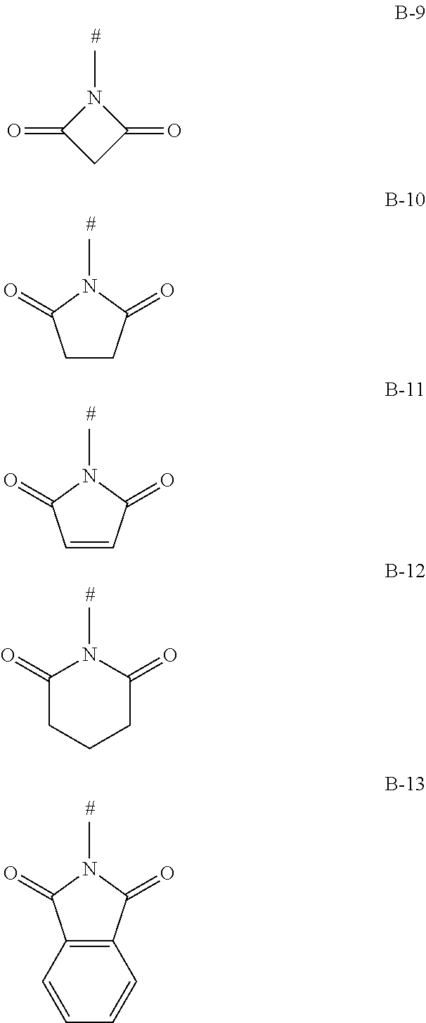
N1(C)C(=O)CC1=O.C1CC(=O)N(C)C1=O.C1=CC(=O)N(C)C1=O.C1(=O)CCCC(=O)N1C.C12=C(C=CC=C1)C(=O)N(C)C2=O
